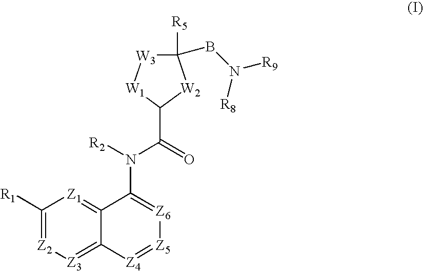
C1([R1])=[Z2][Z3]=C2C(=[Z1]1)C(N([R2])C(=O)C1[W2]C(BN([R9])[R8])([R5])[W3][W1]1)=[Z6][Z5]=[Z4]2
